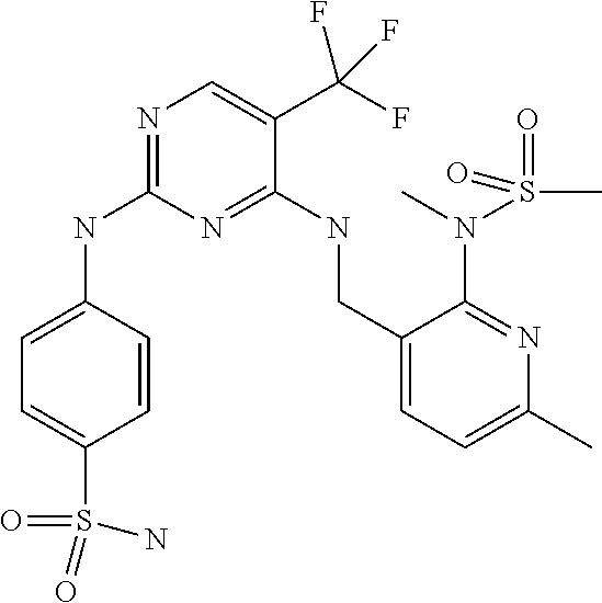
C1=C(NC2=NC=C(C(F)(F)F)C(NCC3=CC=C(C)N=C3N(S(=O)(C)=O)C)=N2)C=CC(S(=O)(N)=O)=C1
